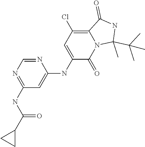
C1(NC(C2CC2)=O)=NC=NC(NC2=CC(Cl)=C3N(C2=O)C(C)(C(C)(C)C)NC3=O)=C1
